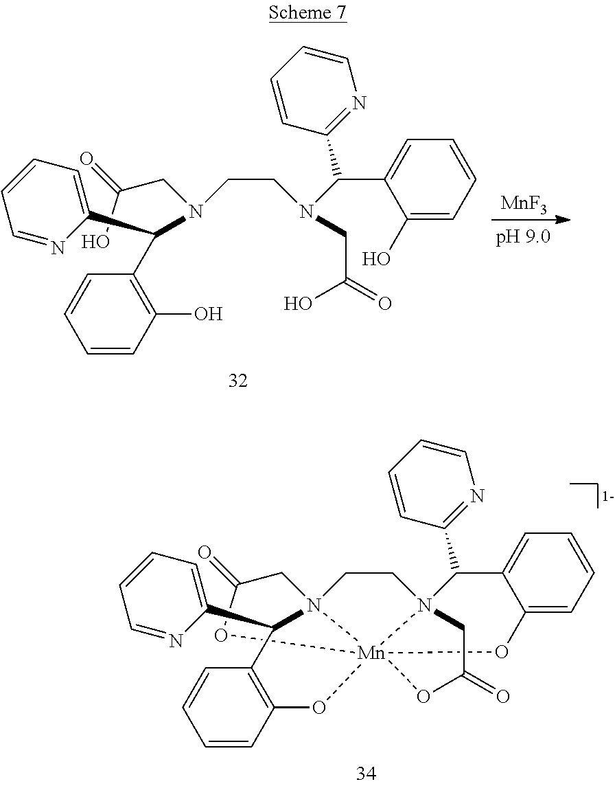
C(CN(C(C1=C(O)C=CC=C1)C1=CC=CC=N1)CCN(C(C1=CC=CC=C1O)C1=NC=CC=C1)CC(=O)O)(=O)O.[MnF3].C1(=O)CN23CCN45C(C6=NC=CC=C6)C6=CC=CC=C6O[Mn]24(OC2=C(C=CC=C2)C3C2=CC=CC=N2)(OC(=O)C5)O1
